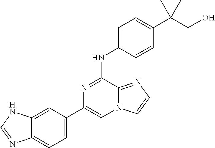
C1(C2=CC=C3C(=C2)NC=N3)=CN2C(=NC=C2)C(NC2=CC=C(C(CO)(C)C)C=C2)=N1
